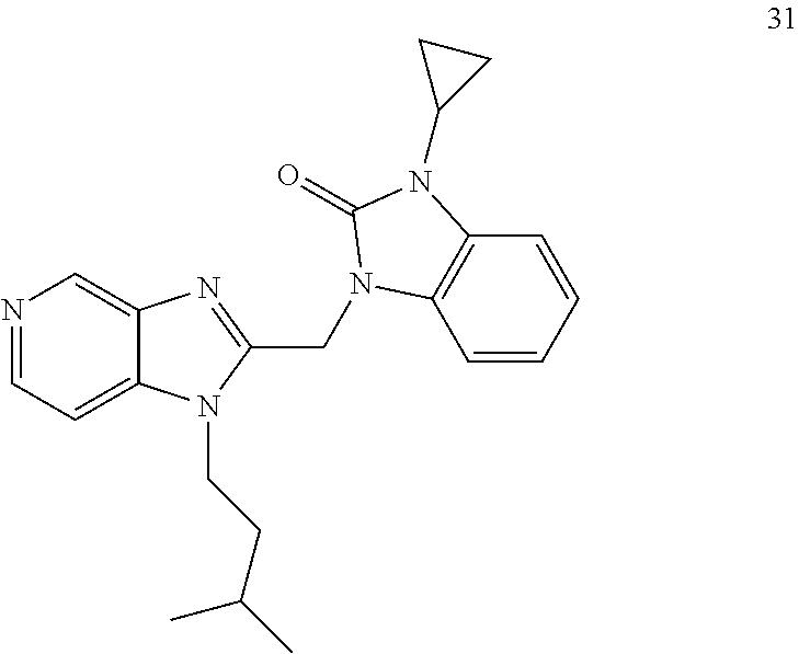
N1=CC=C2C(=C1)N=C(CN1C3=C(C=CC=C3)N(C3CC3)C1=O)N2CCC(C)C
